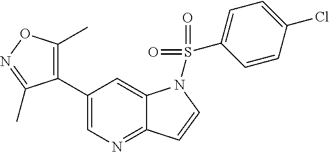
C1(C2=C(C)ON=C2C)=CN=C2C(=C1)N(S(=O)(=O)C1=CC=C(Cl)C=C1)C=C2
